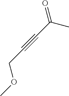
C(OC)C#CC(C)=O
